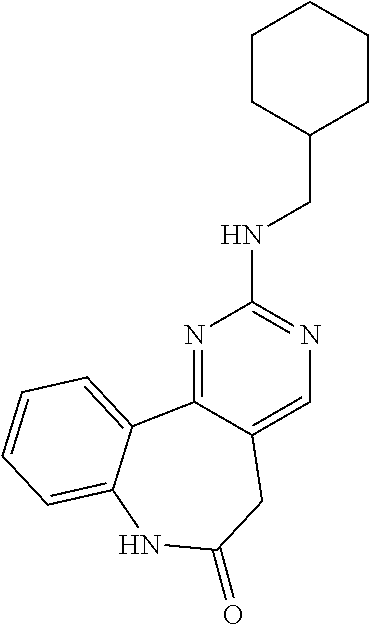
N1=C2C(=CN=C1NCC1CCCCC1)CC(=O)NC1=CC=CC=C21
